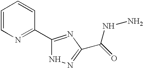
C1=CN=C(C2=NC(C(NN)=O)=NN2)C=C1
